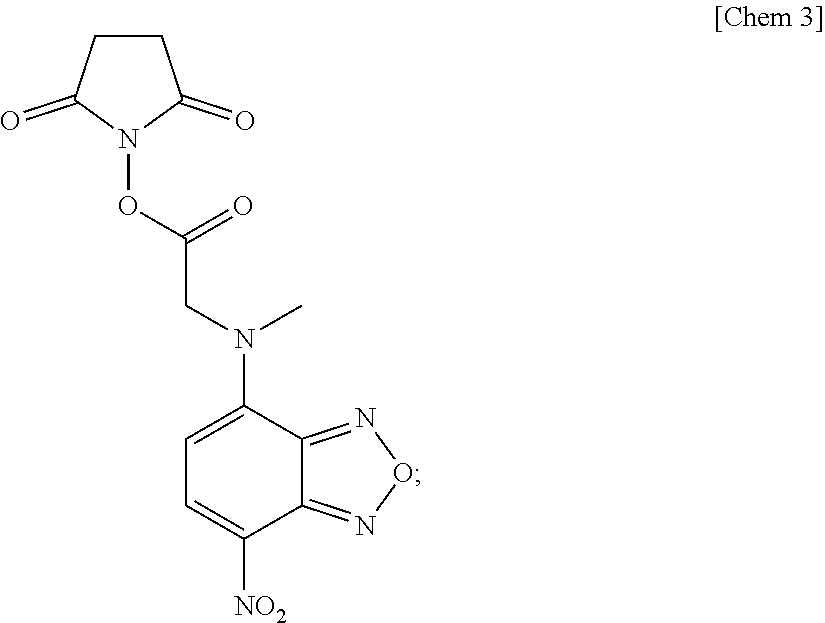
C1=C(N(CC(ON2C(=O)CCC2=O)=O)C)C2=NON=C2C([NO2])=C1
